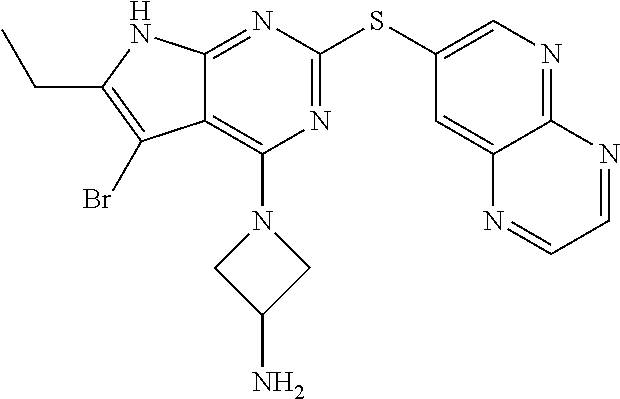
CCC1=C(Br)C2=C(N3CC(N)C3)N=C(SC3=CN=C4C(=C3)N=CC=N4)N=C2N1
